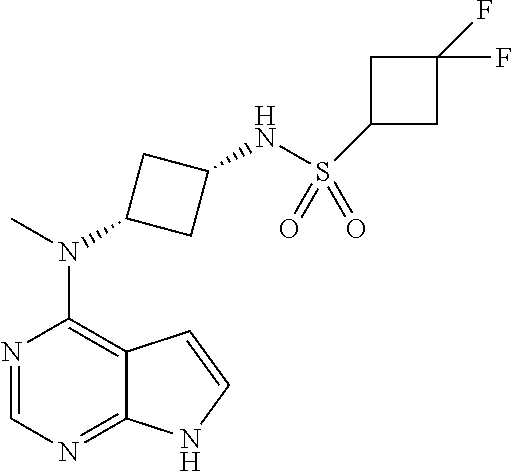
N1=CN=C2C(=C1N(C)C1CC(NS(C3CC(F)(F)C3)(=O)=O)C1)C=CN2
